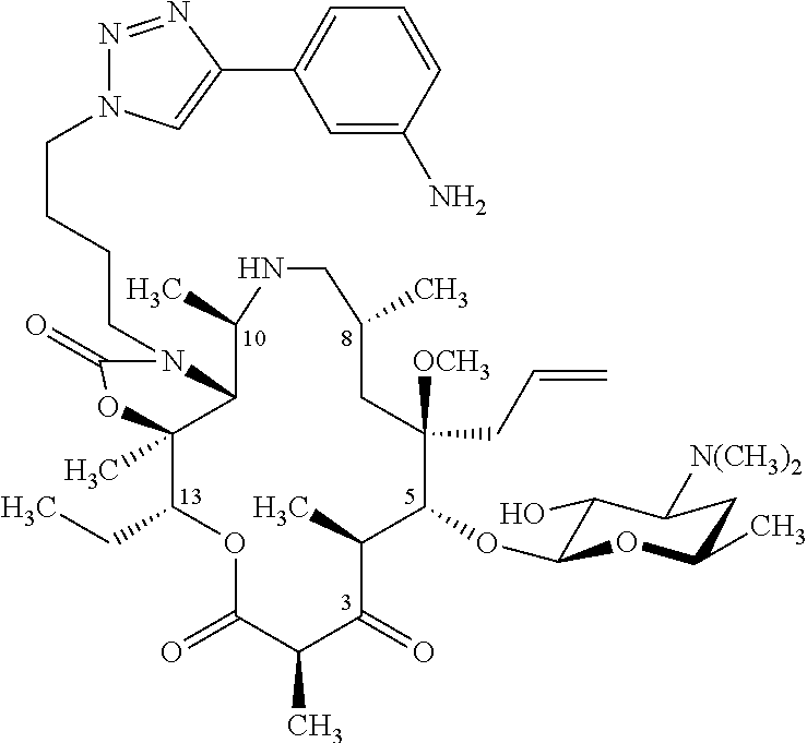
C12C(C)(C(CC)OC(=O)C(C)C(=O)C(C)C(OC3C(O)C([N(CH3)2])CC(C)O3)C(CC=C)([OCH3])CC(C)CNC1C)OC(=O)N2CCCCN1N=NC(C2=CC=CC(N)=C2)=C1
